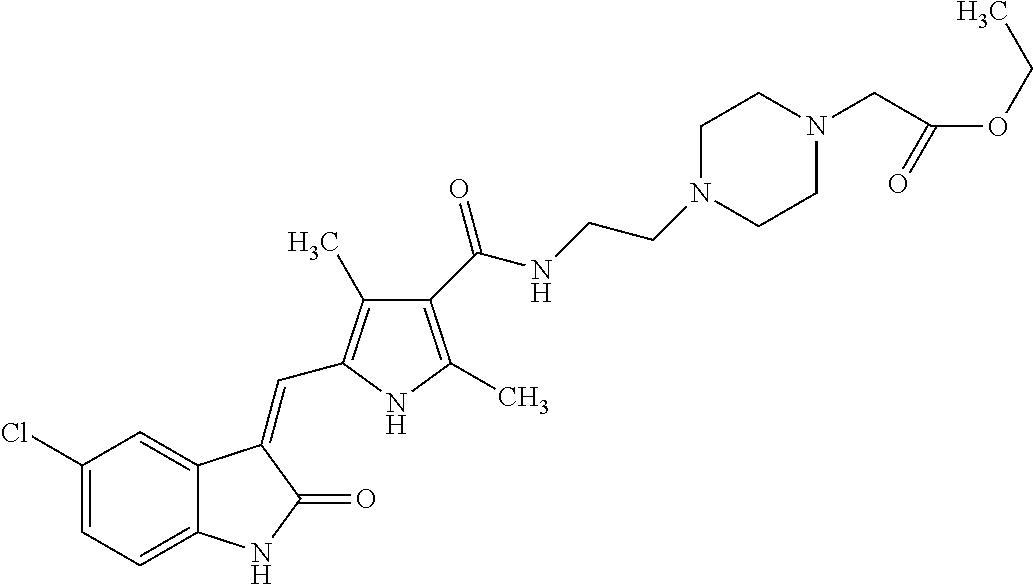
C1(Cl)=CC=C2C(=C1)C(=CC1=C(C)C(C(NCCN3CCN(CC(OCC)=O)CC3)=O)=C(C)N1)C(=O)N2
